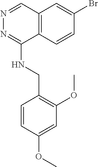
C12=C(C=CC(Br)=C1)C(NCC1=C(OC)C=C(OC)C=C1)=NN=C2
